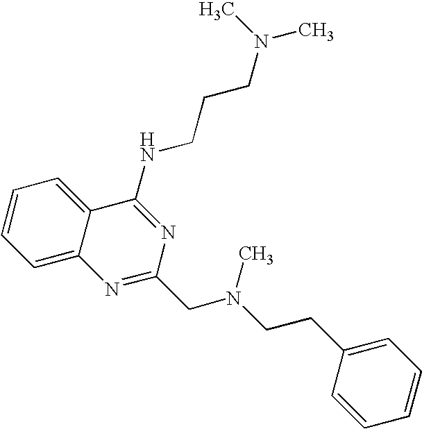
C1=C2C(=CC=C1)C(NCCCN(C)C)=NC(CN(CCC1=CC=CC=C1)C)=N2
